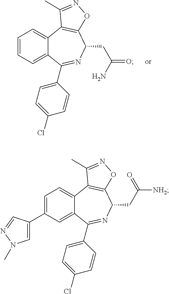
C1=CC=C2C(=C1)C1=C(C(CC(N)=O)N=C2C2=CC=C(Cl)C=C2)ON=C1C.C1=C(C2=CN(C)N=C2)C=C2C(=C1)C1=C(C(CC(=O)[NH2])N=C2C2=CC=C(Cl)C=C2)ON=C1C
